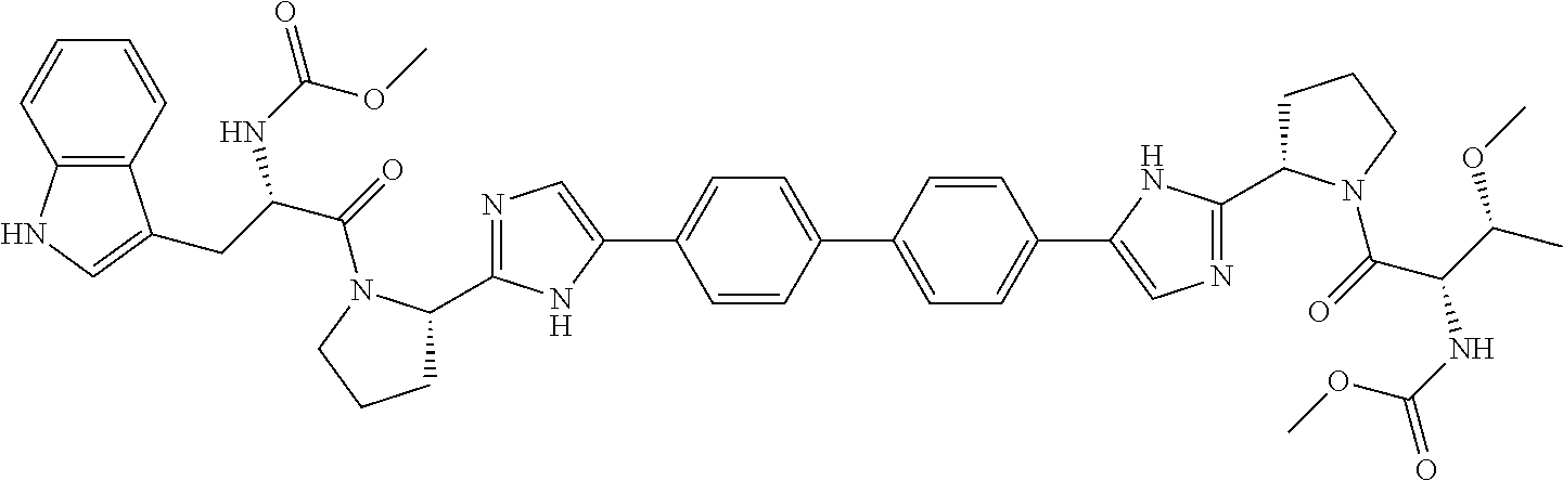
C1=CC(C2=CC=C(C3=CN=C(C4CCCN4C(=O)C(C(C)OC)NC(=O)OC)N3)C=C2)=CC=C1C1=CN=C(C2CCCN2C(=O)C(CC2=CNC3=C2C=CC=C3)NC(=O)OC)N1
